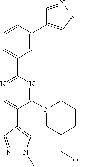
N1=C(C2=CC=CC(C3=CN(C)N=C3)=C2)N=C(N2CC(CO)CCC2)C(C2=CN(C)N=C2)=C1
